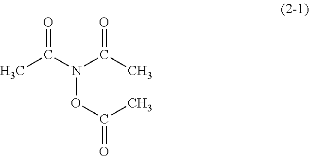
CC(N(C(C)=O)OC(=O)C)=O
